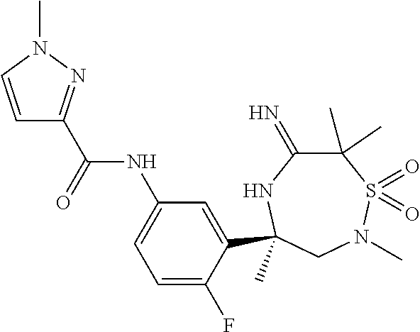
C(=O)(NC1=CC=C(F)C(C2(C)NC(=N)C(C)(C)S(=O)(=O)N(C)C2)=C1)C1=NN(C)C=C1
